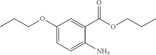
C1(OCCC)=CC=C(N)C(C(OCCC)=O)=C1
